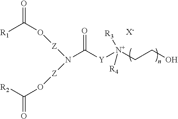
[X-].[Z](N(C([Y][N+](CCO)([R4])[R3])=O)[Z]OC(=O)[R2])OC(=O)[R1]
